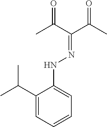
C1(C(C)C)=CC=CC=C1NN=C(C(C)=O)C(C)=O
